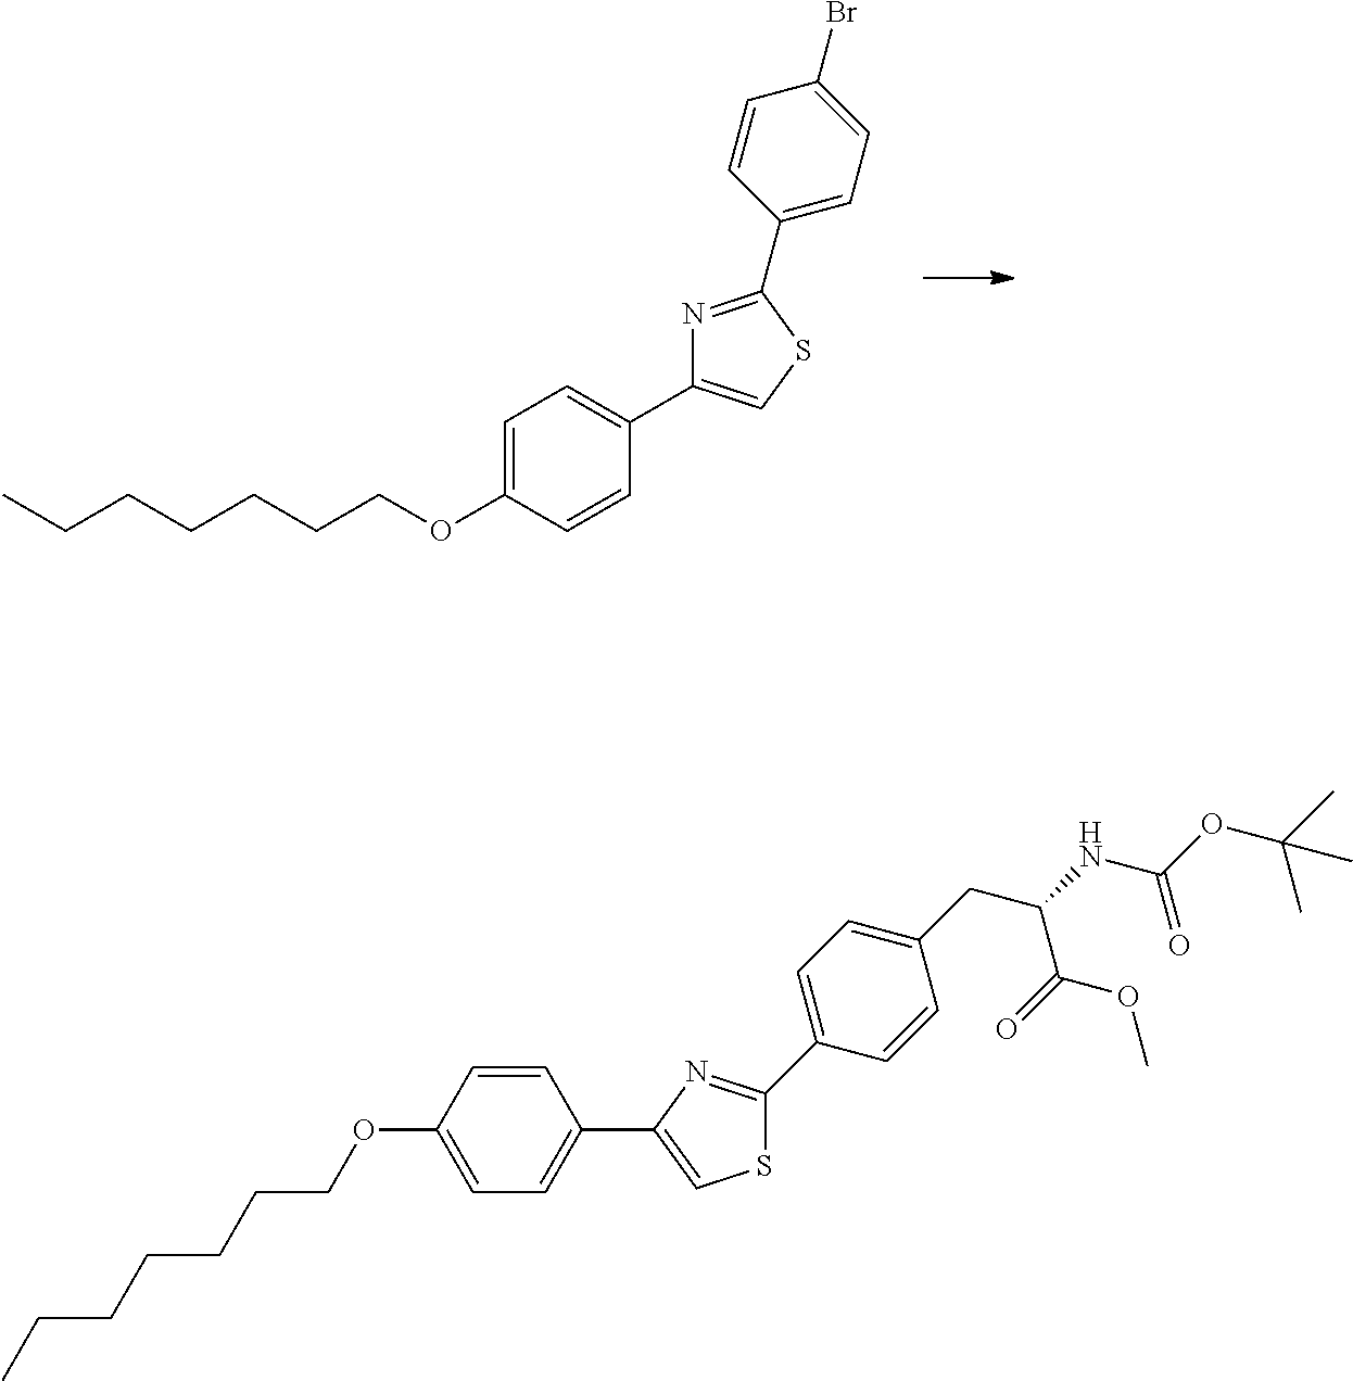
CCCCCCCOC1=CC=C(C2=CSC(C3=CC=C(Br)C=C3)=N2)C=C1.C1=C(C2=NC(C3=CC=C(OCCCCCCC)C=C3)=CS2)C=CC(CC(NC(OC(C)(C)C)=O)C(=O)OC)=C1
